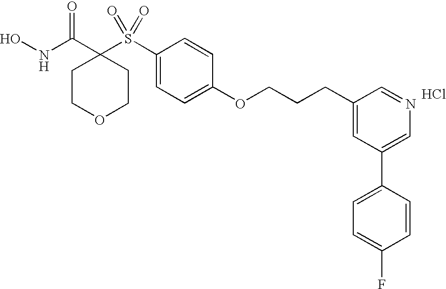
N(C(C1(S(C2=CC=C(OCCCC3=CC(C4=CC=C(F)C=C4)=CN=C3)C=C2)(=O)=O)CCOCC1)=O)O.Cl
